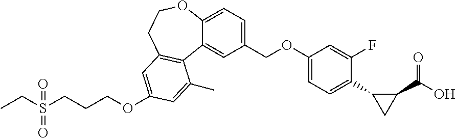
C1(COC2=CC=C(C3C(C(=O)O)C3)C(F)=C2)=CC=C2C(=C1)C1=C(CCO2)C=C(OCCCS(=O)(CC)=O)C=C1C
